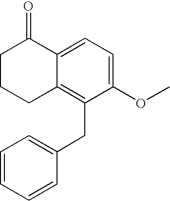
C1=CC(CC2=C3C(=CC=C2OC)C(=O)CCC3)=CC=C1
